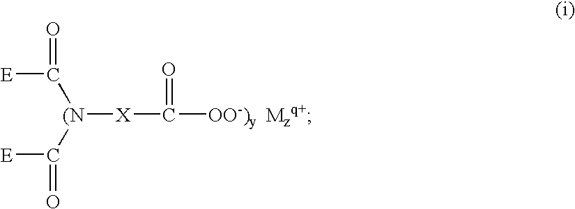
[(N]([X]C([OO-)y])=O)(C([E])=O)C([E])=O.[Mzq+]
